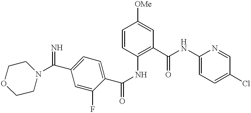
C1=CC(NC(C2=CC=C(C(=N)N3CCOCC3)C=C2F)=O)=C(C(NC2=CC=C(Cl)C=N2)=O)C=C1[OMe]
